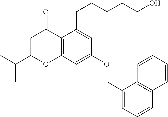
C12=C(C=C(OCC3=CC=CC4=C3C=CC=C4)C=C1CCCCCO)OC(C(C)C)=CC2=O
